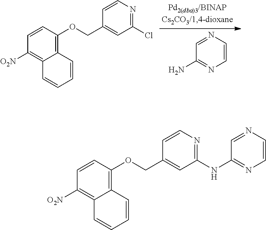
C1=NC=CN=C1N.C1=CC(OCC2=CC(Cl)=NC=C2)=C2C(=C1[O2N])C=CC=C2.C1=CC(OCC2=CC(NC3=NC=CN=C3)=NC=C2)=C2C(=C1[O2N])C=CC=C2
